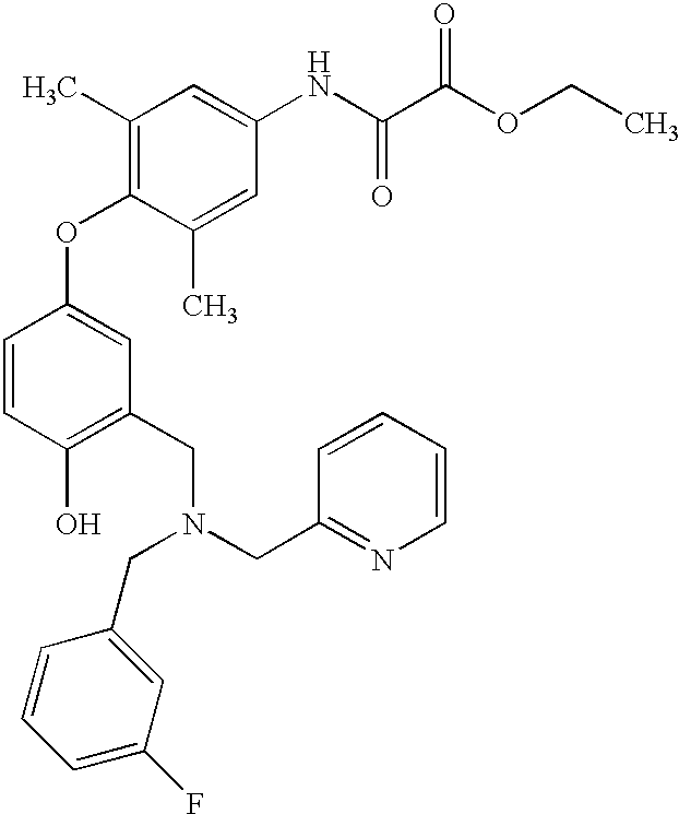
C1=CC(O)=C(CN(CC2=NC=CC=C2)CC2=CC(F)=CC=C2)C=C1OC1=C(C)C=C(NC(C(OCC)=O)=O)C=C1C
